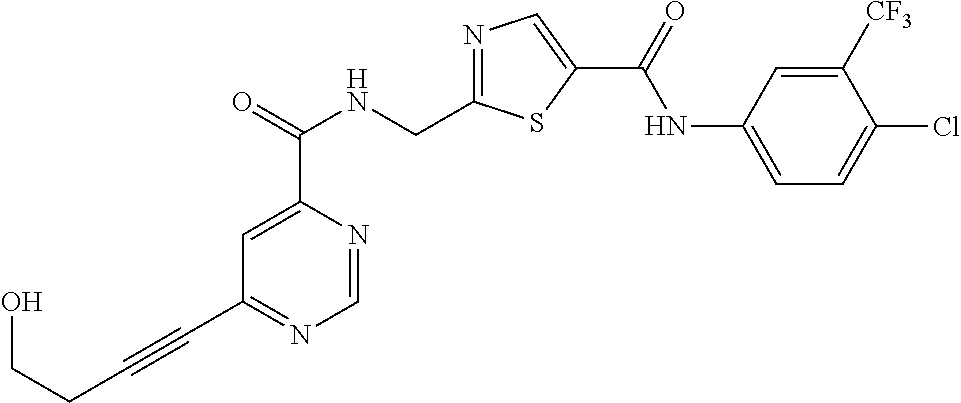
C1=NC(C(=O)NCC2=NC=C(C(=O)NC3=CC=C(Cl)C([CF3])=C3)S2)=CC(C#CCCO)=N1
